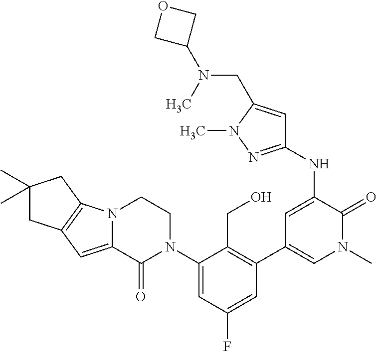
C1(C)(C)CC2=C(C1)N1C(=C2)C(=O)N(C2=CC(F)=CC(C3=CN(C)C(=O)C(NC4=NN(C)C(CN(C5COC5)C)=C4)=C3)=C2CO)CC1
